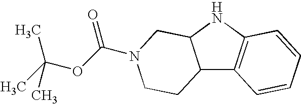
C12C3=C(NC1CN(C(OC(C)(C)C)=O)CC2)C=CC=C3
